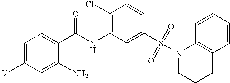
C1=C(Cl)C=C(N)C(C(NC2=C(Cl)C=CC(S(N3CCCC4=C3C=CC=C4)(=O)=O)=C2)=O)=C1
